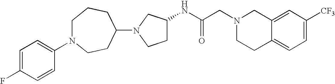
C12=CC([CF3])=CC=C1CCN(CC(NC1CCN(C3CCN(C4=CC=C(F)C=C4)CCC3)C1)=O)C2
